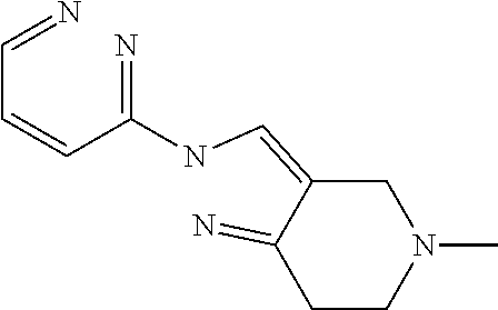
C1C(=CNC(=N)C=CC=N)C(=N)CCN1C
